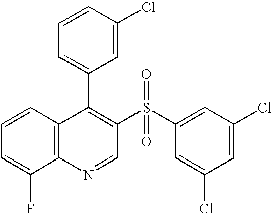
C12=C(C=CC=C1F)C(C1=CC=CC(Cl)=C1)=C(S(C1=CC(Cl)=CC(Cl)=C1)(=O)=O)C=N2
